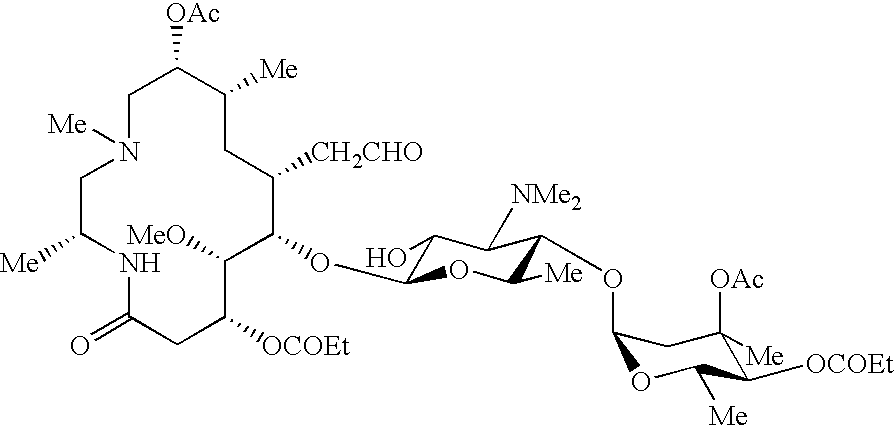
C1C([OAc])C([Me])CC([CH2CHO])C(OC2C(O)C([NMe2])C(OC3OC([Me])C([OCOEt])C([OAc])([Me])C3)C([Me])O2)C([MeO])C([OCOEt])CC(=O)NC([Me])CN1[Me]
